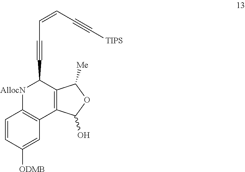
C(C=CC#C[TIPS])#CC1C2=C(C(O)OC2[Me])C2=C([AllocN]1)C=CC([ODMB])=C2
